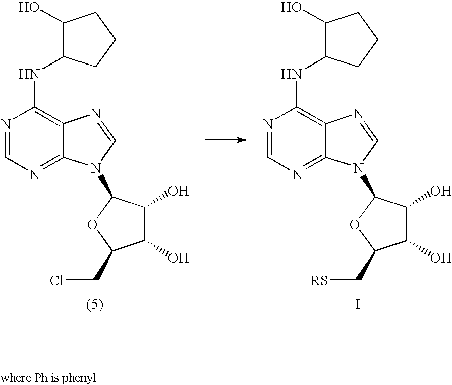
C1(O)C(NC2=C3C(=NC=N2)N(C2C(O)C(O)C(C[RS])O2)C=N3)CCC1.I.C1(O)C(NC2=C3C(=NC=N2)N(C2C(O)C(O)C(CCl)O2)C=N3)CCC1
